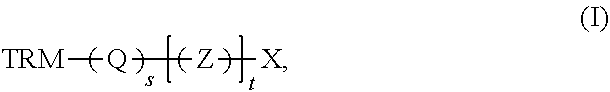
[TRM][Q][Z][X]
